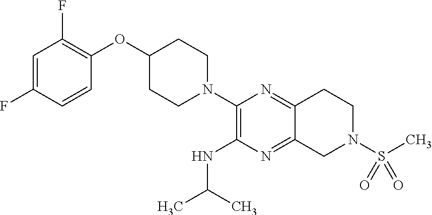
C1=C(F)C=CC(OC2CCN(C3=C(NC(C)C)N=C4C(=N3)CCN(S(C)(=O)=O)C4)CC2)=C1F
